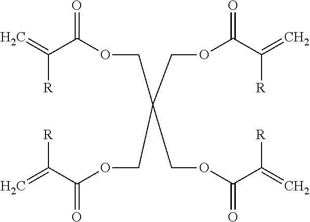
C=C([R])C(OCC(COC(C([R])=C)=O)(COC(C(=C)[R])=O)COC(C([R])=C)=O)=O
